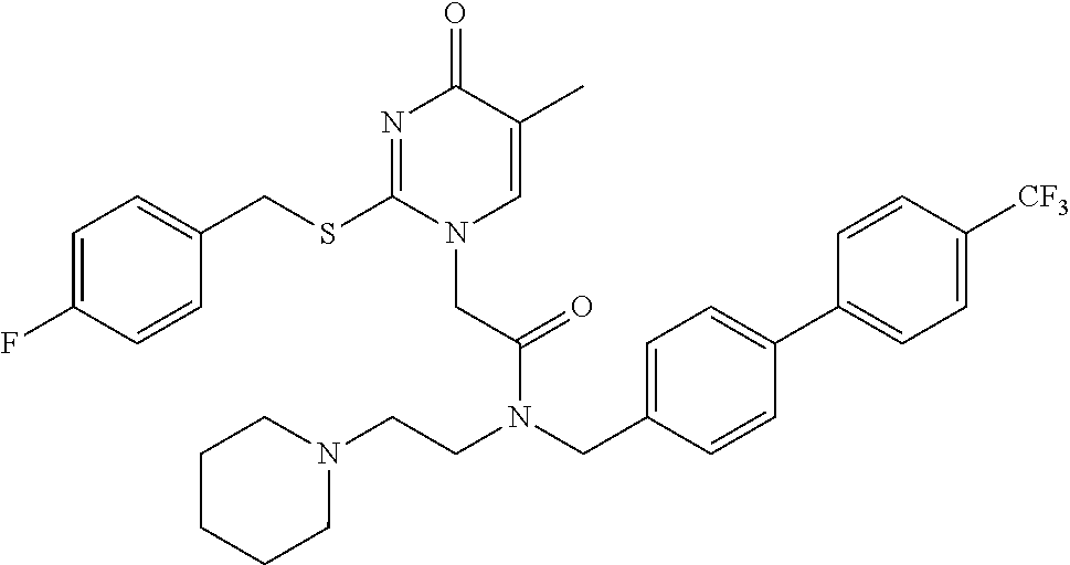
C1=C(F)C=CC(CSC2=NC(=O)C(C)=CN2CC(=O)N(CC2=CC=C(C3=CC=C([CF3])C=C3)C=C2)CCN2CCCCC2)=C1
